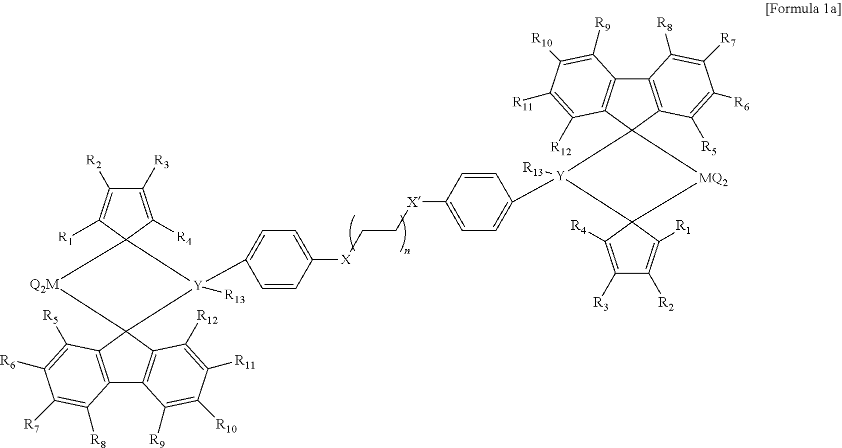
C12=C(C3(C4=C1C([R9])=C([R10])C([R11])=C4[R12])[Q2M]C1(C([R1])=C([R2])C([R3])=C1[R4])[Y]3(C1=CC=C([X]CC[X]C3=CC=C([Y]4([R13])C5(C6=C(C7=C5C([R5])=C([R6])C([R7])=C7[R8])C([R9])=C([R10])C([R11])=C6[R12])[MQ2]C45C([R1])=C([R2])C([R3])=C5[R4])C=C3)C=C1)[R13])C([R5])=C([R6])C([R7])=C2[R8]
